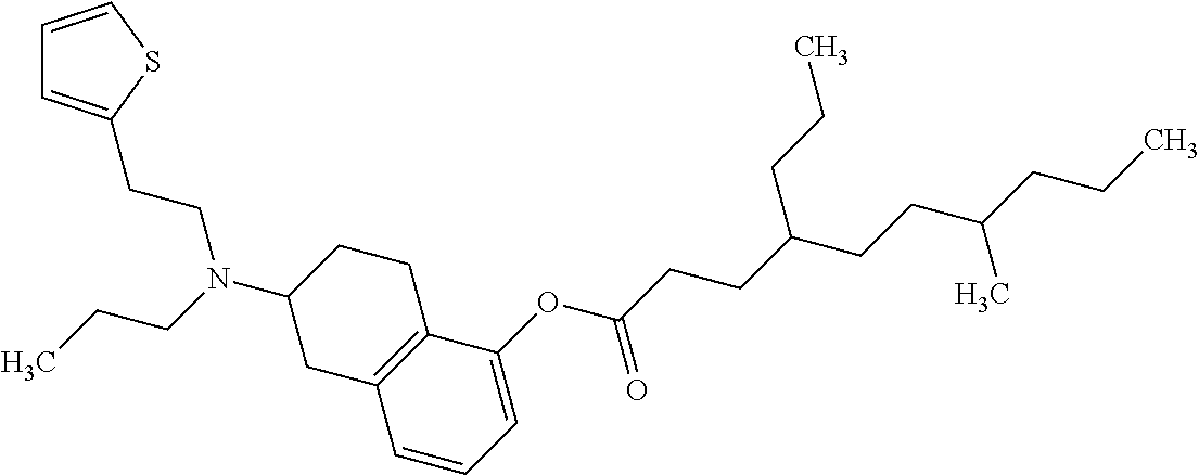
C1(OC(CCC(CCC(CCC)C)CCC)=O)=CC=CC2=C1CCC(N(CCC)CCC1=CC=CS1)C2
